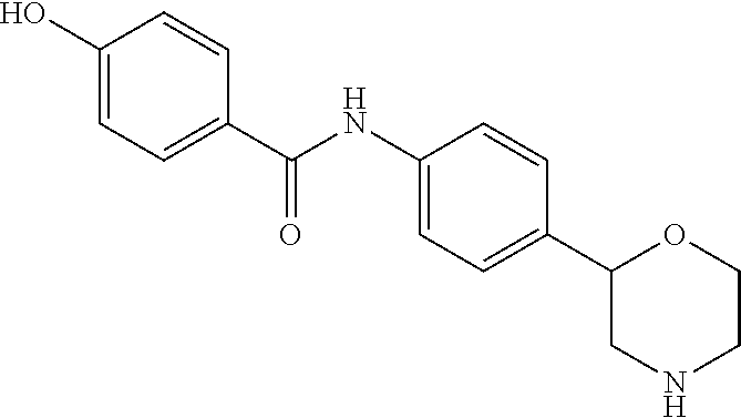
C1(O)=CC=C(C(NC2=CC=C(C3CNCCO3)C=C2)=O)C=C1
